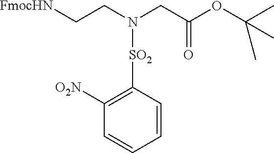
C1=CC([O2N])=C([SO2]N(CC(OC(C)(C)C)=O)CC[FmocHN])C=C1
